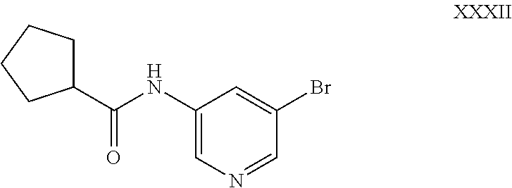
C1C(C(NC2=CN=CC(Br)=C2)=O)CCC1
